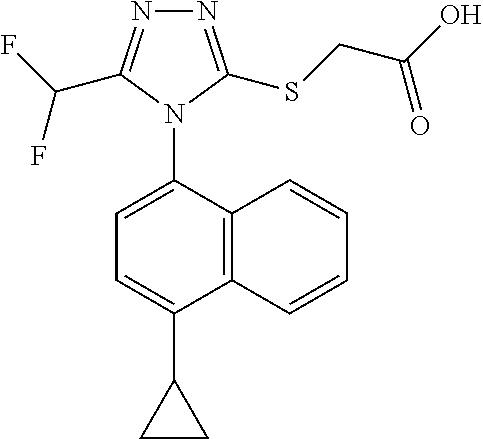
C12=C(C(N3C(C(F)F)=NN=C3SCC(O)=O)=CC=C1C1CC1)C=CC=C2
